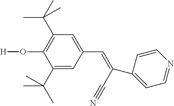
C1(C(C)(C)C)=CC(C=C(C#N)C2=CC=NC=C2)=CC(C(C)(C)C)=C1O[H]
